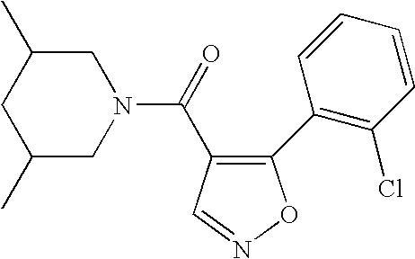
N1(C(=O)C2=C(C3=C(Cl)C=CC=C3)ON=C2)CC(C)CC(C)C1
